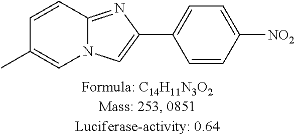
C1=CC2=NC(C3=CC=C([NO2])C=C3)=CN2C=C1C
